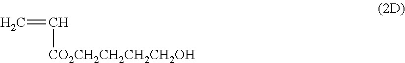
C=C[CO2CH2CH2CH2CH2OH]
